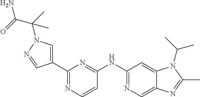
C1(NC2=NC(C3=CN(C(C)(C(=O)N)C)N=C3)=NC=C2)=NC=C2C(=C1)N(C(C)C)C(C)=N2
